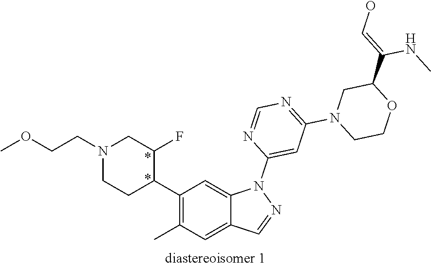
C1(C2C(F)CN(CCOC)CC2)=C(C)C=C2C(=C1)N(C1=CC(N3CCOC(C(=CO)NC)C3)=NC=N1)N=C2
